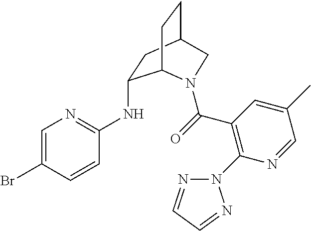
C1(NC2=NC=C(Br)C=C2)CC2CCC1N(C(=O)C1=C(N3N=CC=N3)N=CC(C)=C1)C2
